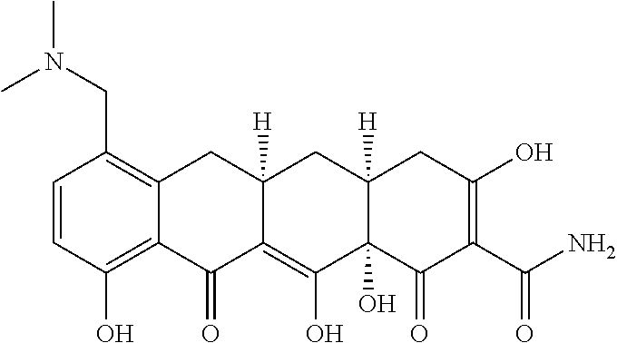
C1=CC(O)=C2C(=C1CN(C)C)CC1([H])C(=C(O)C3(O)C([H])(C1)CC(O)=C(C(N)=O)C3=O)C2=O
